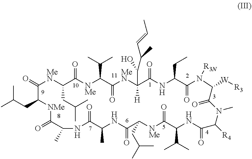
O=C1[MeN]C(CC(C)C)C(=O)[NMe]C(C(C)C)C(=O)[MeN]C([H])(C(O)C(C=CC)C)C(=O)NC(CC)C(=O)N([R3N])C([W][R3])C(=O)N(C)C([R4])C(=O)NC(C(C)C)C(=O)[NMe]C(CC(C)C)C(=O)NC(C)C(=O)NC(C)C(=O)[NMe]C1CC(C)C
